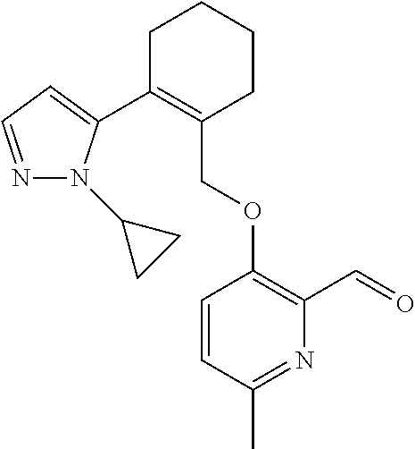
C1C(C2=CC=NN2C2CC2)=C(COC2=C(C=O)N=C(C)C=C2)CCC1
